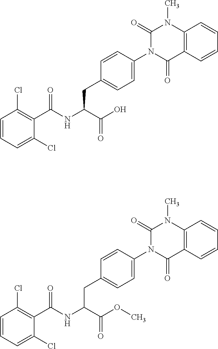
C1=CC=C(Cl)C(C(NC(C(O)=O)CC2=CC=C(N3C(=O)C4=C(N(C)C3=O)C=CC=C4)C=C2)=O)=C1Cl.C1=CC=C(Cl)C(C(NC(C(OC)=O)CC2=CC=C(N3C(=O)C4=C(N(C)C3=O)C=CC=C4)C=C2)=O)=C1Cl
